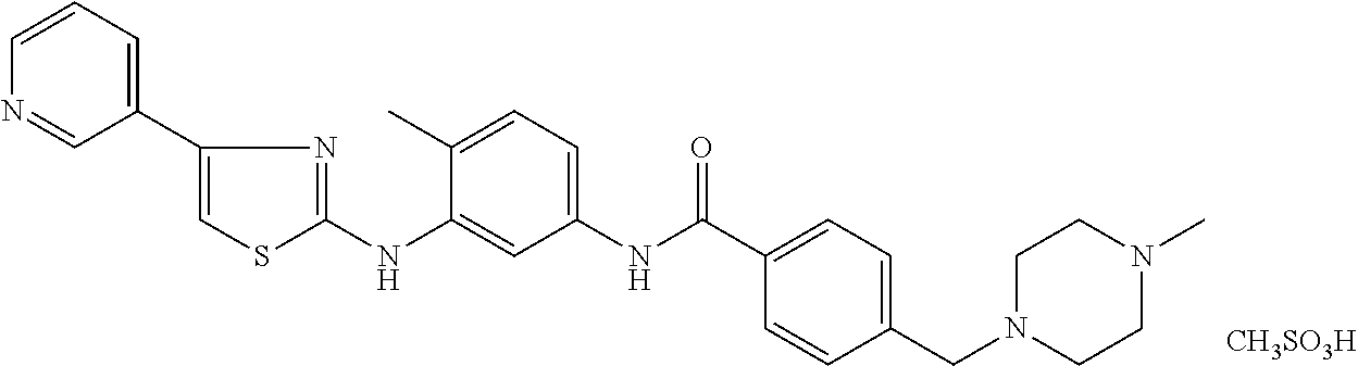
C1=CC=C(C2=CSC(NC3=CC(NC(C4=CC=C(CN5CCN(C)CC5)C=C4)=O)=CC=C3C)=N2)C=N1.[CH3SO3H]
